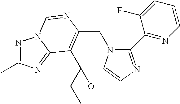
C(N1C(C2=NC=CC=C2F)=NC=C1)C1=C(C(CC)O)C2=NC(C)=NN2C=N1
